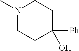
N1(C)CCC(O)([Ph])CC1
